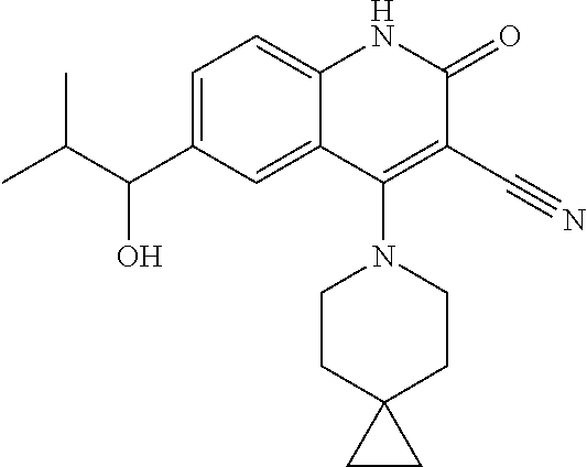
C1=C(C(O)C(C)C)C=C2C(=C1)NC(=O)C(C#N)=C2N1CCC2(CC1)CC2
